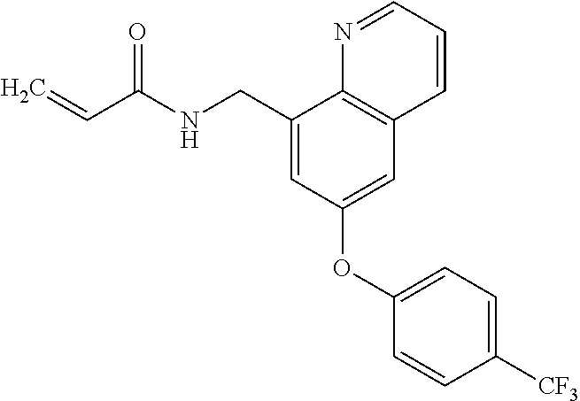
C1=C(CNC(C=C)=O)C2=C(C=C1OC1=CC=C([CF3])C=C1)C=CC=N2
